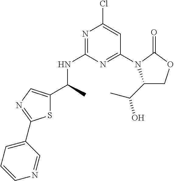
N1=C(NC(C)C2=CN=C(C3=CC=CN=C3)S2)N=C(N2C(C(C)O)COC2=O)C=C1Cl
